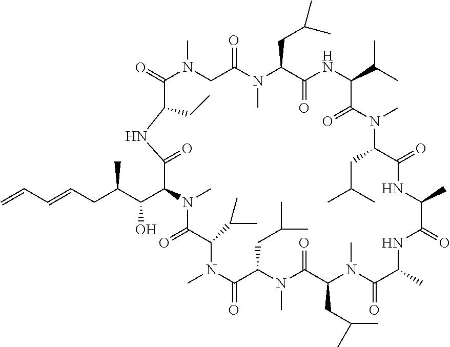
O=C1N(C)CC(=O)N(C)C(CC(C)C)C(=O)NC(C(C)C)C(=O)N(C)C(CC(C)C)C(=O)NC(C)C(=O)NC(C)C(=O)N(C)C(CC(C)C)C(=O)N(C)C(CC(C)C)C(=O)N(C)C(C(C)C)C(=O)N(C)C(C(C(CC=CC=C)C)O)C(=O)NC1CC
